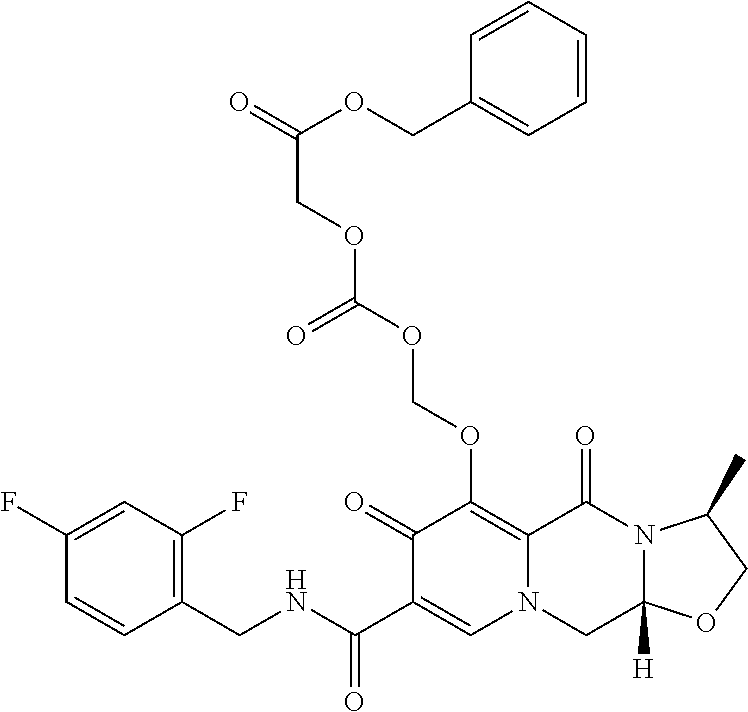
C1(F)=CC(F)=C(CNC(C2=CN3C(=C(OCOC(OCC(=O)OCC4=CC=CC=C4)=O)C2=O)C(=O)N2C([H])(C3)OCC2C)=O)C=C1
